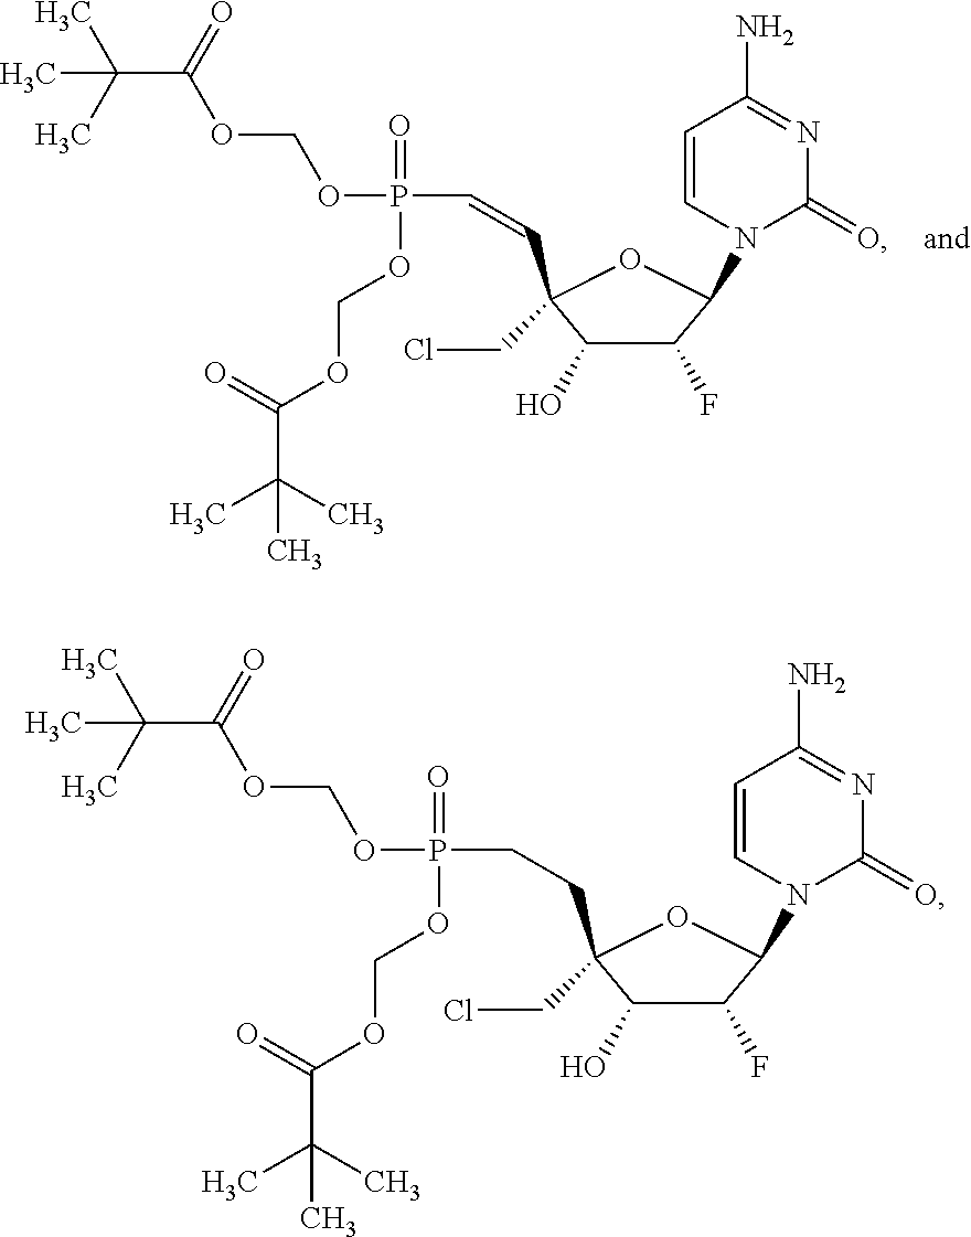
C1(F)C(O)C(C=CP(=O)(OCOC(C(C)(C)C)=O)OCOC(C(C)(C)C)=O)(CCl)OC1N1C(=O)N=C(N)C=C1.C1(F)C(O)C(CCP(=O)(OCOC(C(C)(C)C)=O)OCOC(C(C)(C)C)=O)(CCl)OC1N1C(=O)N=C(N)C=C1
